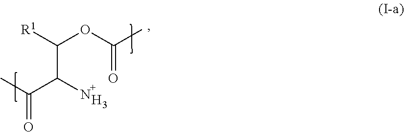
C(C(N)C(C)=O)(OC(=O)C)[R1].[H3]
